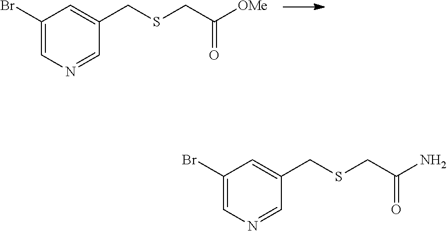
C1(Br)=CN=CC(CSCC([OMe])=O)=C1.C1(Br)=CN=CC(CSCC(N)=O)=C1
